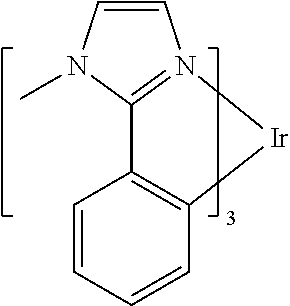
C1=CN2=C(N1C)C1=C([Ir]2)C=CC=C1
